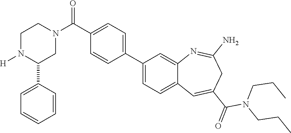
C1=CC=CC(C2CN(C(=O)C3=CC=C(C4=CC=C5C(=C4)N=C(N)CC(C(N(CCC)CCC)=O)=C5)C=C3)CCN2[H])=C1
